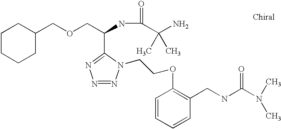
C1CCCC(COCC(NC(C(N)(C)C)=O)C2=NN=NN2CCOC2=C(CNC(N(C)C)=O)C=CC=C2)C1
